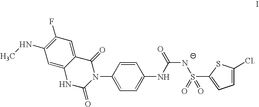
C12=CC(F)=C(NC)C=C1NC(=O)N(C1=CC=C(NC(NS(=O)(=O)C3=CC=C(Cl)S3)=O)C=C1)C2=O
